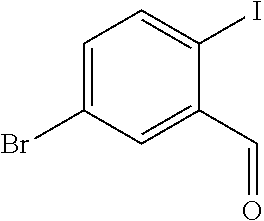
C1=C(Br)C=C(C=O)C(I)=C1
